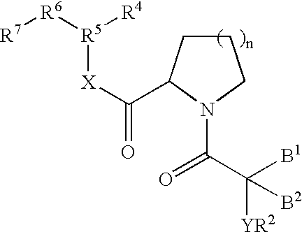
C1CC(C([X][R5]([R6][R7])[R4])=O)N(C(C([B1])([YR2])[B2])=O)C1
